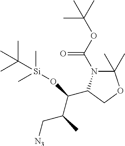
C1(C)(C)N(C(OC(C)(C)C)=O)C(C(O[Si](C)(C)C(C)(C)C)C(C)C[N3])CO1
